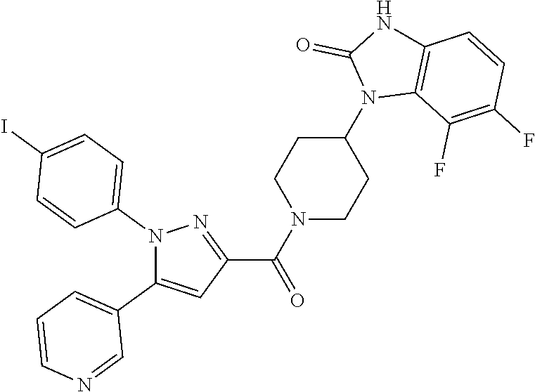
N1(C2=CC=C(I)C=C2)C(C2=CC=CN=C2)=CC(C(N2CCC(N3C4=C(NC3=O)C=CC(F)=C4F)CC2)=O)=N1
